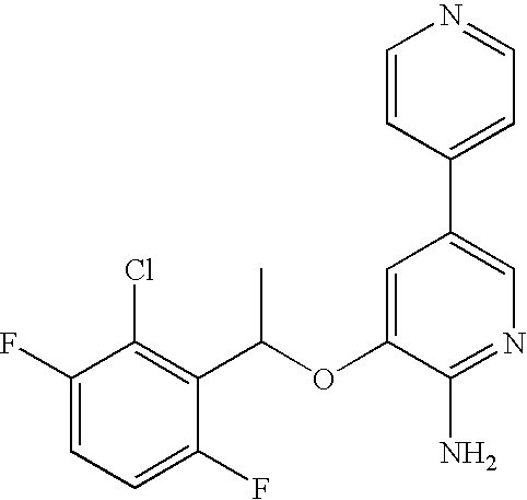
C1(F)=CC=C(F)C(C(OC2=CC(C3=CC=NC=C3)=CN=C2N)C)=C1Cl
